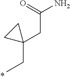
C(C)C1(CC(N)=O)CC1
